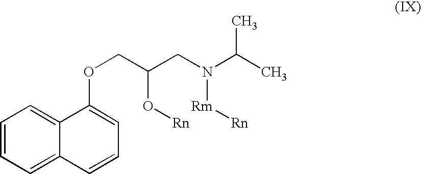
C1=CC=C2C(=C1)C(OCC(O[Rn])CN(C(C)C)[Rm][Rn])=CC=C2
